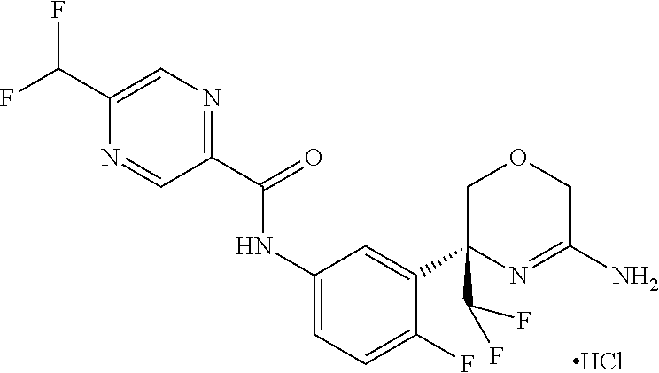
N1=CC(C(=O)NC2=CC=C(F)C(C3(C(F)F)COCC(N)=N3)=C2)=NC=C1C(F)F.Cl
